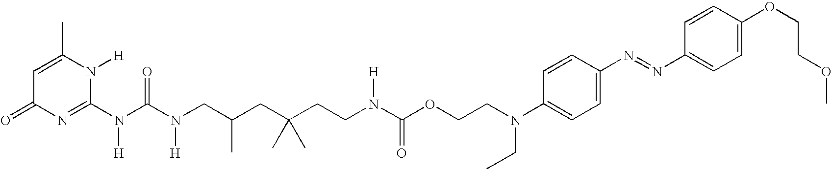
C1=C(C)N([H])C(N(C(N(CC(CC(CCN(C(OCCN(C2=CC=C(N=NC3=CC=C(OCCOC)C=C3)C=C2)CC)=O)[H])(C)C)C)[H])=O)[H])=NC1=O
